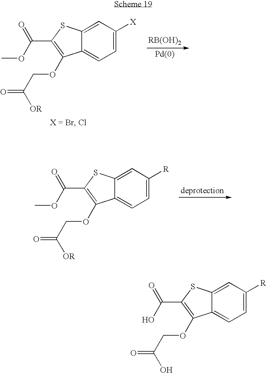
C12=CC([X])=CC=C1C(OCC(=O)[OR])=C(C(OC)=O)S2.C12=CC([R])=CC=C1C(OCC(=O)[OR])=C(C(OC)=O)S2.C12=CC([R])=CC=C1C(OCC(=O)O)=C(C(O)=O)S2
